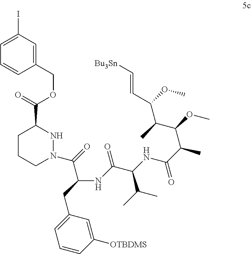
C1CCN(C(=O)C(NC(C(NC(C(C)C(OC)C(C)C(OC)C=C[Bu3Sn])=O)C(C)C)=O)CC2=CC=CC([OTBDMS])=C2)NC1C(=O)OCC1=CC(I)=CC=C1
